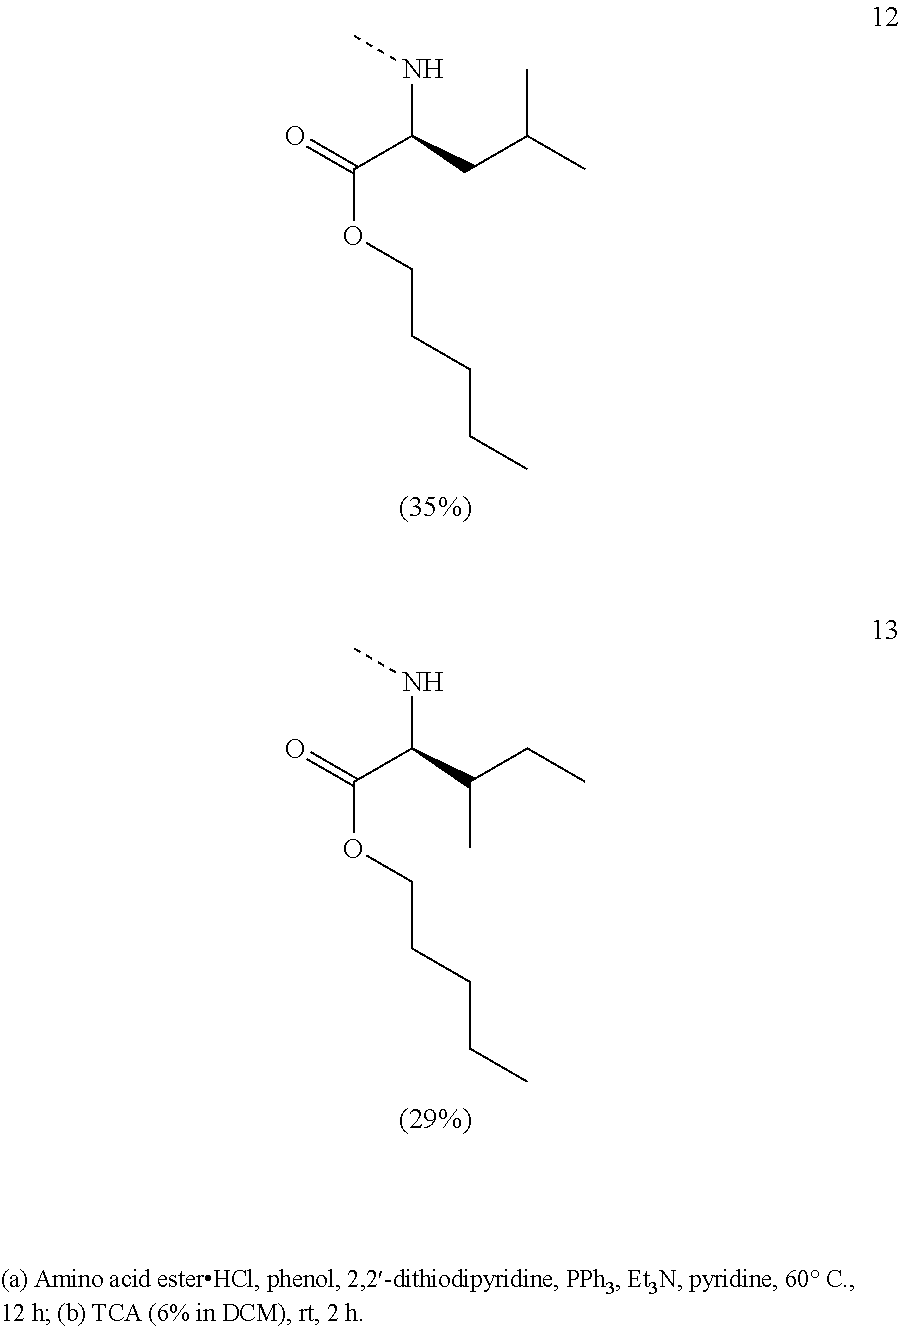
C(C)(CC(C(=O)OCCCCC)NC)C.C(C(C(=O)OCCCCC)NC)(CC)C
